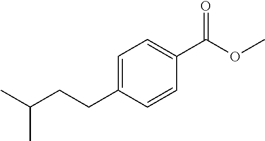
C1=C(CCC(C)C)C=CC(C(OC)=O)=C1
